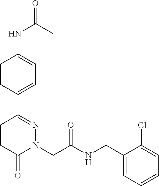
C1=CC(C2=NN(CC(NCC3=CC=CC=C3Cl)=O)C(=O)C=C2)=CC=C1NC(C)=O
